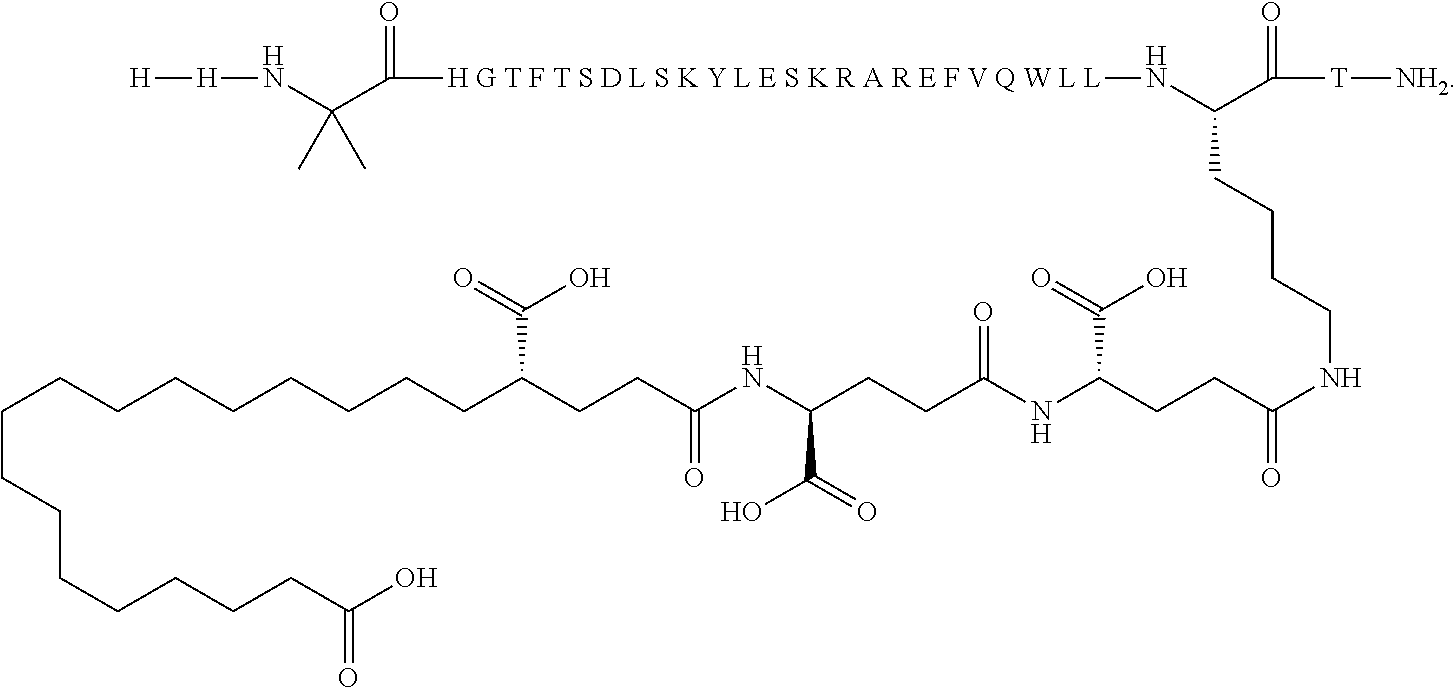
C(CCCCCCCCC(CCC(NC(CCC(NC(CCC(NCCCCC(C(=O)[T][NH2])N[H G T F T S D L S K Y L E S K R A R E F V Q W L L]C(C(N[H][H])(C)C)=O)=O)C(=O)O)=O)C(=O)O)=O)C(=O)O)CCCCCCCC(O)=O
